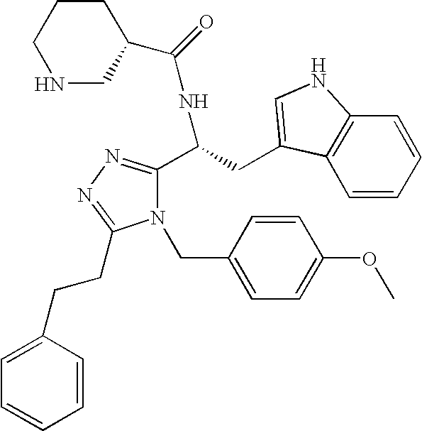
N1CC(C(NC(C2=NN=C(CCC3=CC=CC=C3)N2CC2=CC=C(OC)C=C2)CC2=CNC3=C2C=CC=C3)=O)CCC1
